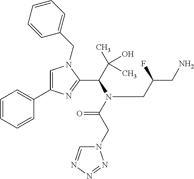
C1=C(C2=CC=CC=C2)N=C(C(C(O)(C)C)N(C(CN2C=NN=N2)=O)CC(CN)F)N1CC1=CC=CC=C1
